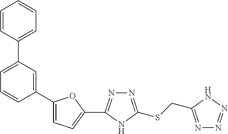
C1(C2=NN=C(SCC3=NN=NN3)N2)=CC=C(C2=CC(C3=CC=CC=C3)=CC=C2)O1
